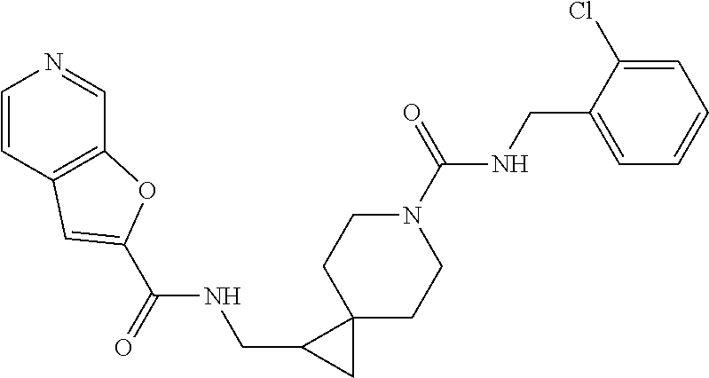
N1(C(NCC2=CC=CC=C2Cl)=O)CCC2(CC1)C(CNC(C1=CC3=C(C=NC=C3)O1)=O)C2
